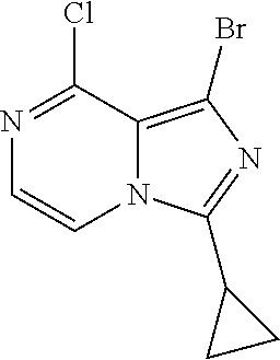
N1=C(Cl)C2=C(Br)N=C(C3CC3)N2C=C1
